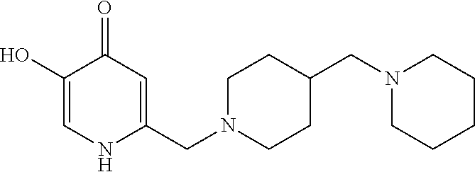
C1(O)=CNC(CN2CCC(CN3CCCCC3)CC2)=CC1=O
